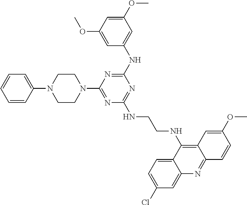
N1(C2=NC(NCCNC3=C4C(=NC5=CC(Cl)=CC=C35)C=CC(OC)=C4)=NC(NC3=CC(OC)=CC(OC)=C3)=N2)CCN(C2=CC=CC=C2)CC1
